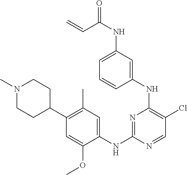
C1(NC2=C(Cl)C=NC(NC3=CC(C)=C(C4CCN(C)CC4)C=C3OC)=N2)=CC(NC(=O)C=C)=CC=C1
